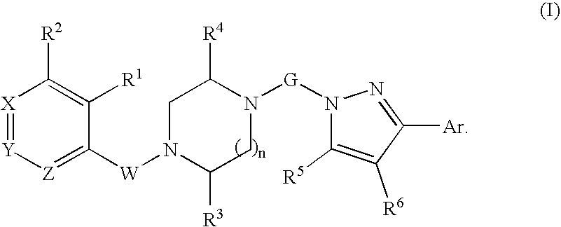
[X]1=[Y][Z]=C([W]N2C([R3])CN([G]N3C([R5])=C([R6])C([Ar])=N3)C([R4])C2)C([R1])=C1[R2]
